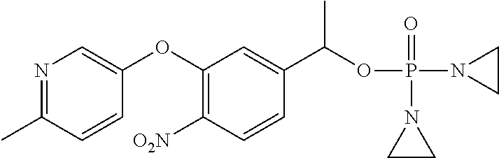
N1=C(C)C=CC(OC2=C([O2N])C=CC(C(OP(N3CC3)(=O)N3CC3)C)=C2)=C1
